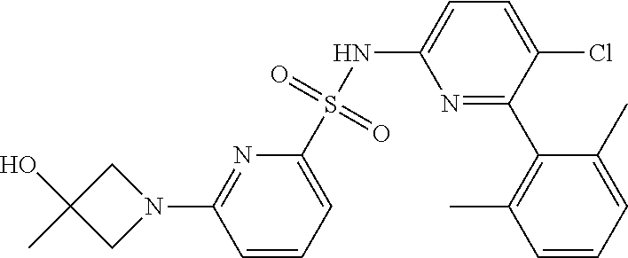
C1C(O)(C)CN1C1=NC(S(NC2=CC=C(Cl)C(C3=C(C)C=CC=C3C)=N2)(=O)=O)=CC=C1
